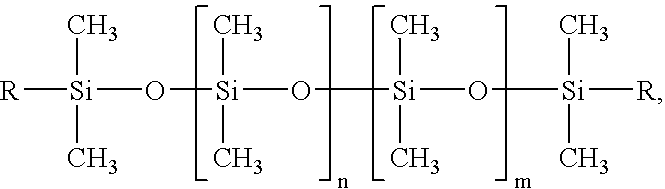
[R][Si](O[Si](O[Si](O[Si](C)(C)[R])(C)C)(C)C)(C)C
